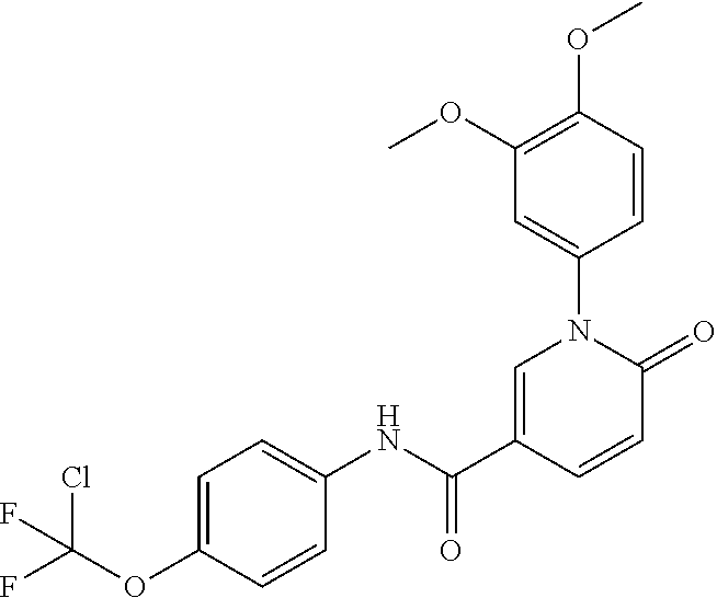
C1=C(C(NC2=CC=C(OC(F)(Cl)F)C=C2)=O)C=CC(=O)N1C1=CC(OC)=C(OC)C=C1
